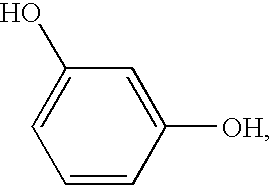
C1=CC([OH])=CC(O)=C1
